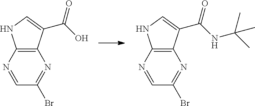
C1=NC2=C(N=C1Br)C(C(O)=O)=CN2.C1=NC2=C(N=C1Br)C(C(NC(C)(C)C)=O)=CN2
